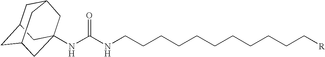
C1C2CC3CC(NC(NCCCCCCCCCCC[R])=O)(CC1C3)C2
